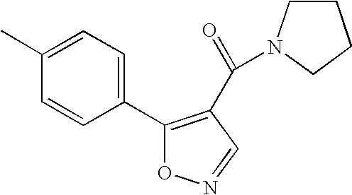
C1(C2=CC=C(C)C=C2)=C(C(=O)N2CCCC2)C=NO1
